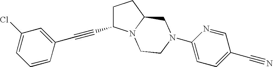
C1(C#CC2=CC(Cl)=CC=C2)CCC2N1CCN(C1=CC=C(C#N)C=N1)C2
